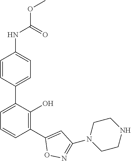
C1(NC(=O)OC)=CC=C(C2=CC=CC(C3=CC(N4CCNCC4)=NO3)=C2O)C=C1
